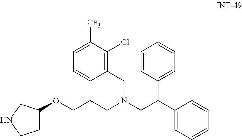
O(CCCN(CC(C1=CC=CC=C1)C1=CC=CC=C1)CC1=C(Cl)C([CF3])=CC=C1)C1CCNC1
